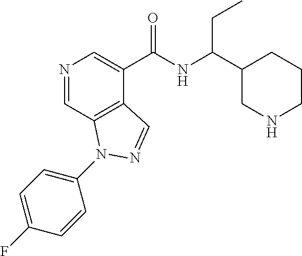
N1=CC2=C(C(C(NC(C3CNCCC3)CC)=O)=C1)C=NN2C1=CC=C(F)C=C1
